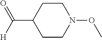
C1CC(C(=O)[H])CCN1OC
